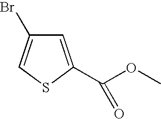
C1=C(C(OC)=O)SC=C1Br
